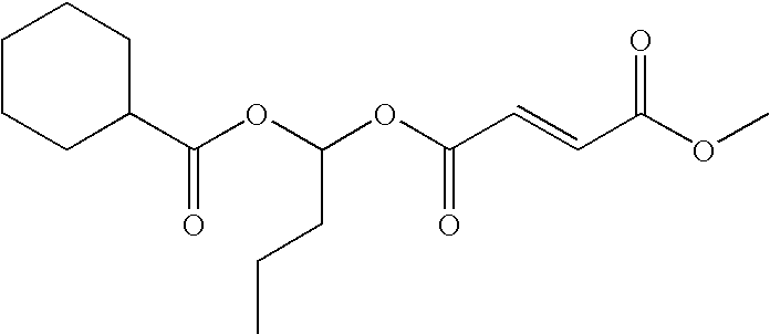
C1(C(OC(OC(C=CC(OC)=O)=O)CCC)=O)CCCCC1
